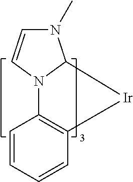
N12C3=C(C=CC=C3)[Ir]C1N(C)C=C2
